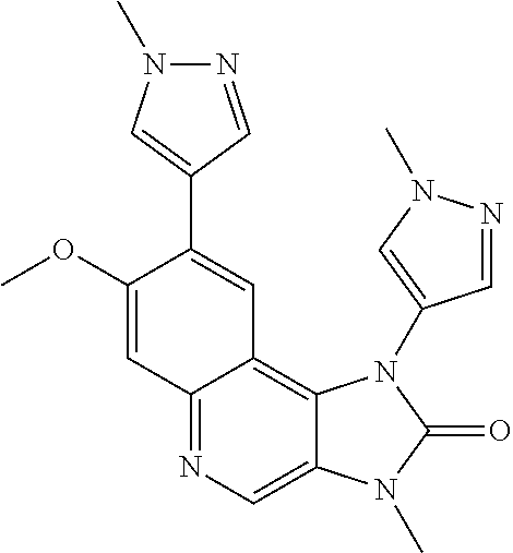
C1(OC)=CC2=NC=C3C(=C2C=C1C1=CN(C)N=C1)N(C1=CN(C)N=C1)C(=O)N3C
